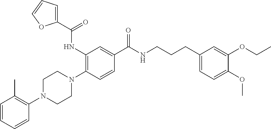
C1=CC=CC(N2CCN(C3=C(NC(C4=CC=CO4)=O)C=C(C(NCCCC4=CC=C(OC)C(OCC)=C4)=O)C=C3)CC2)=C1C
